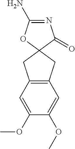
C12=C(C=C(OC)C(OC)=C1)CC1(C2)C(=O)N=C(N)O1
